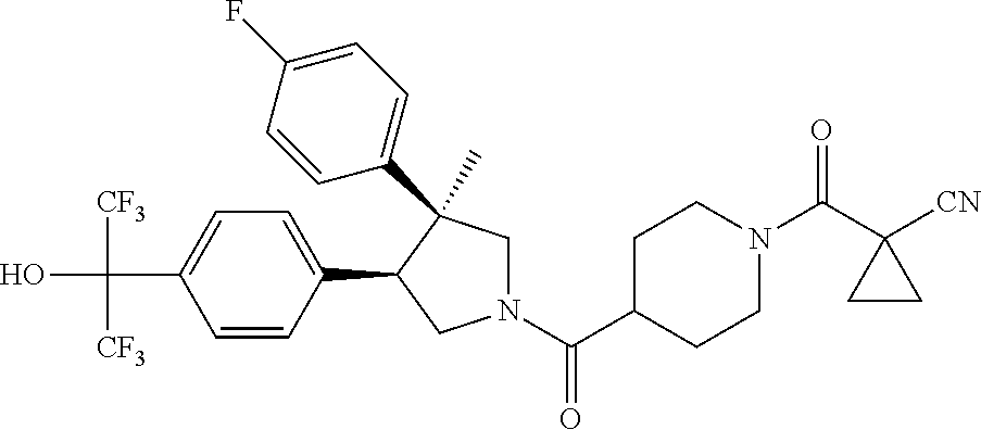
C(C1=CC=C(C2CN(C(C3CCN(C(=O)C4([CN])CC4)CC3)=O)CC2(C)C2=CC=C(F)C=C2)C=C1)(O)([CF3])[CF3]
